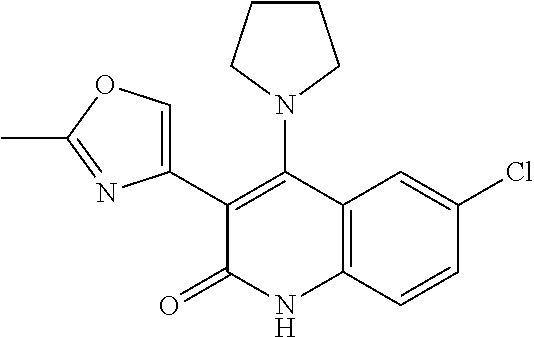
C1=C(Cl)C=CC2=C1C(N1CCCC1)=C(C1=COC(C)=N1)C(=O)N2
